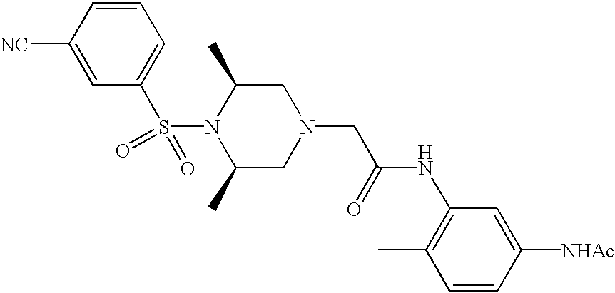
S(N1C(C)CN(CC(NC2=C(C)C=CC([NHAc])=C2)=O)CC1C)(=O)(=O)C1=CC=CC([NC])=C1
